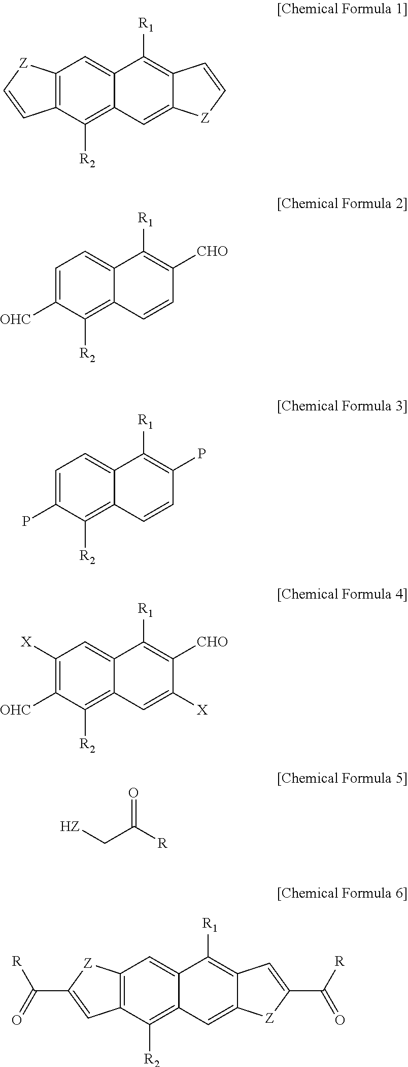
C12=C(C([R2])=C3C(=C1)C([R1])=C1C(=C3)[Z]C=C1)C=C[Z]2.C1=C([OHC])C([R2])=C2C(=C1)C([R1])=C([CHO])C=C2.C1=C(P)C([R2])=C2C(=C1)C([R1])=C(P)C=C2.C1([X])=C([OHC])C([R2])=C2C(=C1)C([R1])=C([CHO])C([X])=C2.[HZ]CC([R])=O.C12=C(C([R2])=C3C(=C1)C([R1])=C1C(=C3)[Z]C(C([R])=O)=C1)C=C(C([R])=O)[Z]2
